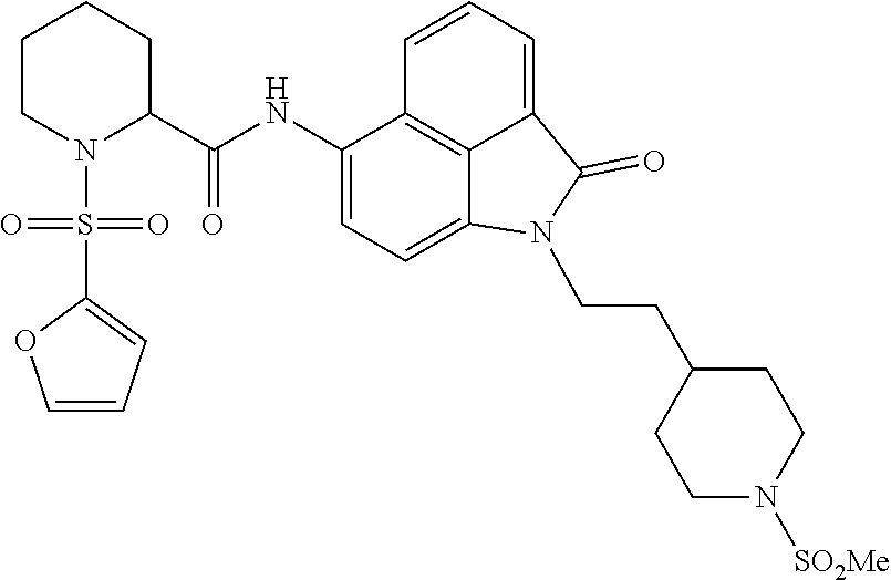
C1(NC(C2CCCCN2S(C2=CC=CO2)(=O)=O)=O)=CC=C2C3=C1C=CC=C3C(=O)N2CCC1CCN([SO2Me])CC1
